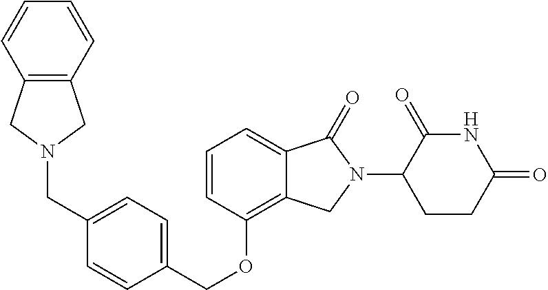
C1(OCC2=CC=C(CN3CC4=C(C3)C=CC=C4)C=C2)=C2C(=CC=C1)C(=O)N(C1CCC(=O)NC1=O)C2
